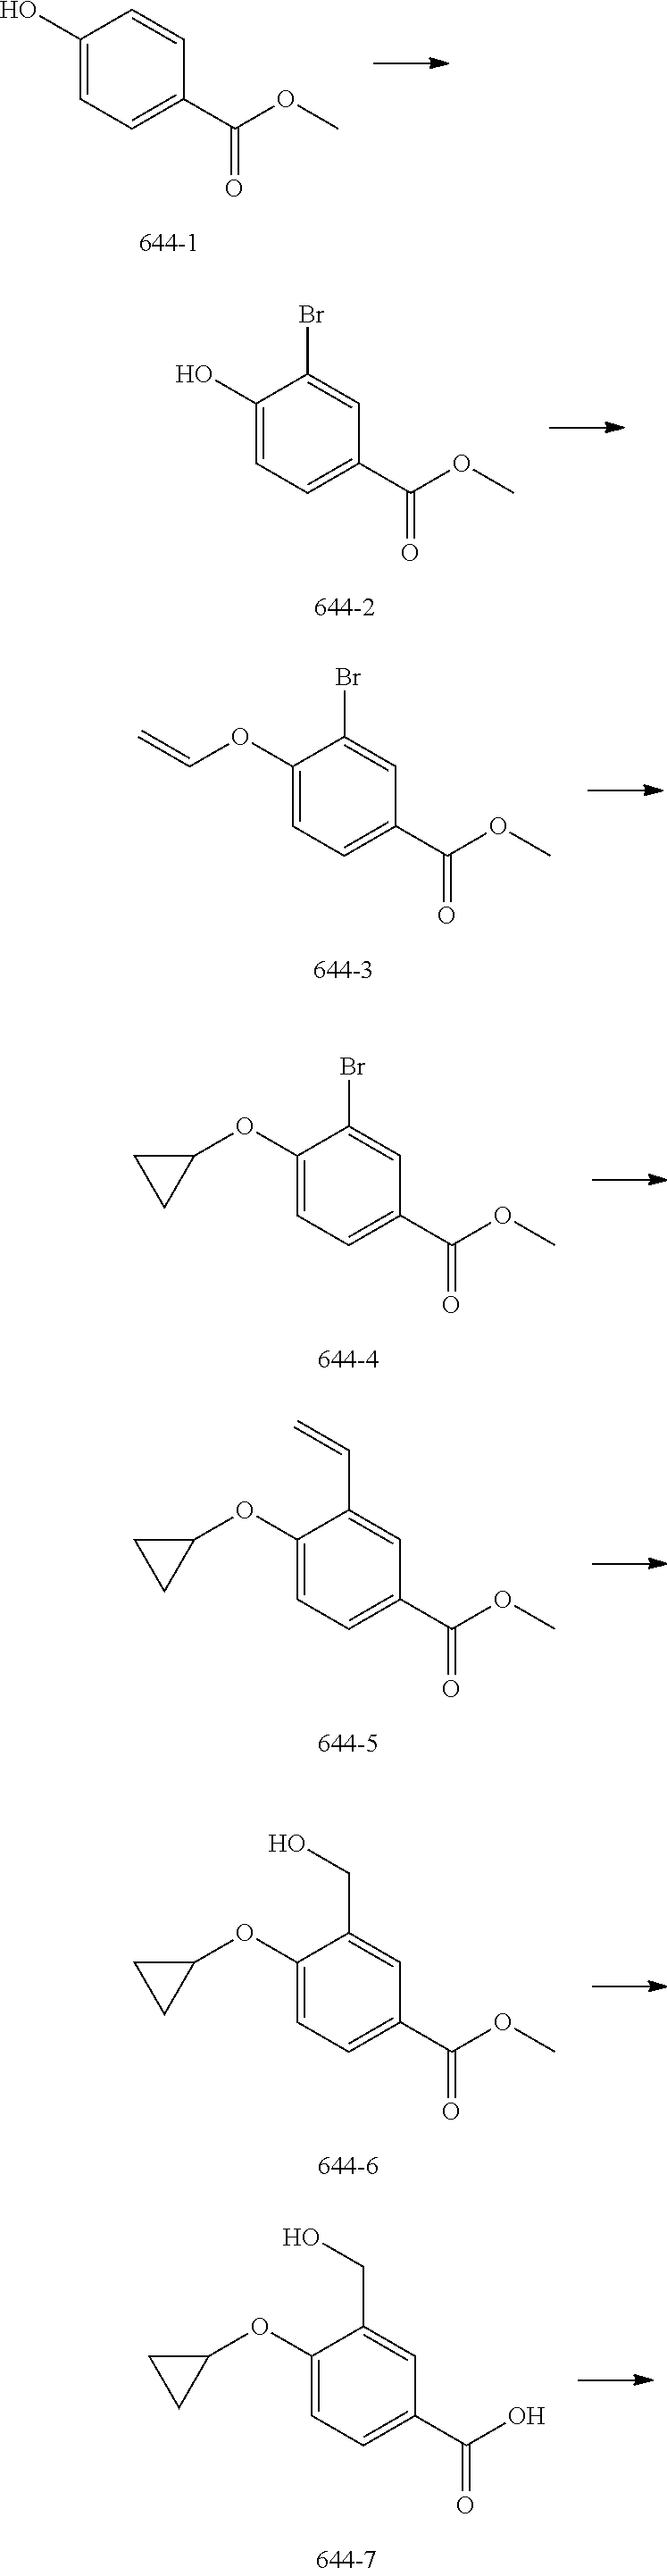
C1(O)=CC=C(C(OC)=O)C=C1.C1(O)=CC=C(C(OC)=O)C=C1Br.C1(OC=C)=CC=C(C(OC)=O)C=C1Br.C1(OC2CC2)=CC=C(C(OC)=O)C=C1Br.C1(OC2CC2)=CC=C(C(OC)=O)C=C1C=C.C1(OC2CC2)=CC=C(C(OC)=O)C=C1CO.C1(OC2CC2)=CC=C(C(O)=O)C=C1CO
